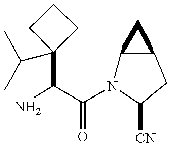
NC(C(N1C2C(CC1[CN])C2)=O)C1(C(C)C)CCC1
